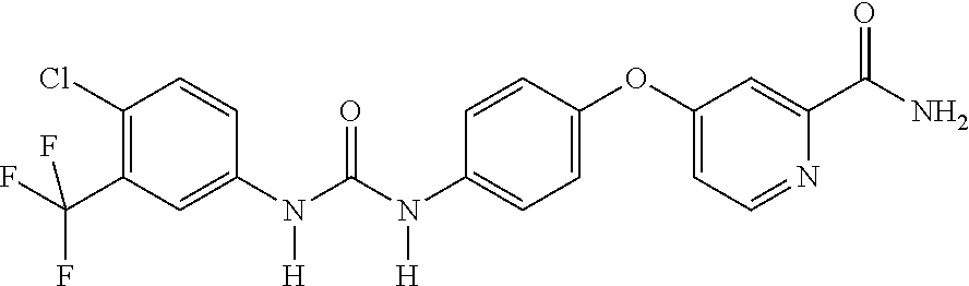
C1=CC(OC2=CC=NC(C(N)=O)=C2)=CC=C1N(C(N([H])C1=CC(C(F)(F)F)=C(Cl)C=C1)=O)[H]
